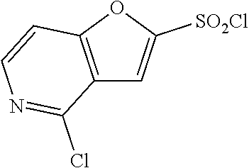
C12=C(OC([SO2Cl])=C1)C=CN=C2Cl
